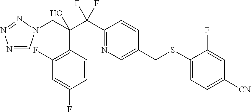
N1=CN(CC(C(C2=NC=C(CSC3=CC=C([CN])C=C3F)C=C2)(F)F)(O)C2=C(F)C=C(F)C=C2)N=N1
